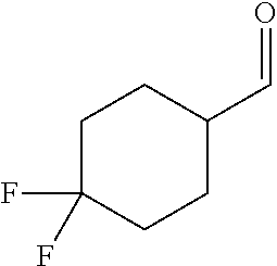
C1C(F)(F)CCC(C=O)C1
